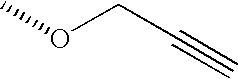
O(CC#C)C
